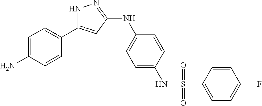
C1=C(N)C=CC(C2=CC(NC3=CC=C(NS(C4=CC=C(F)C=C4)(=O)=O)C=C3)=NN2)=C1
